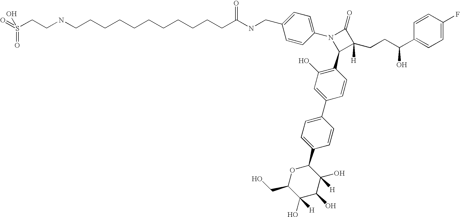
S(CCNCCCCCCCCCCCC(NCC1=CC=C(N2C(C3=C(O)C=C(C4=CC=C(C5OC(CO)C(O)([H])C(O)C5(O)[H])C=C4)C=C3)C(CCC(C3=CC=C(F)C=C3)O)([H])C2=O)C=C1)=O)(=O)(=O)O
